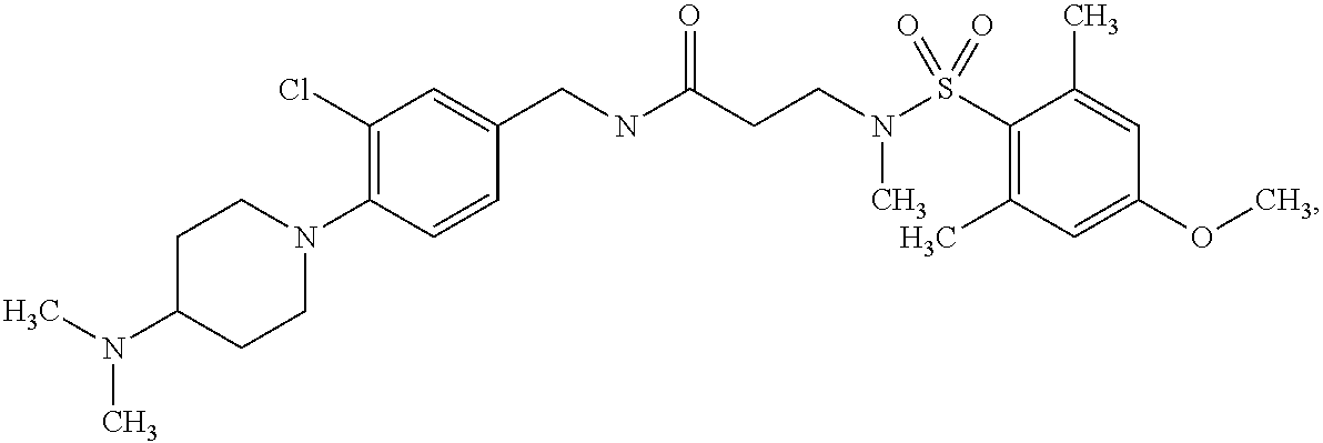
C(NC(CCN(S(C1=C(C)C=C(OC)C=C1C)(=O)=O)C)=O)C1=CC(Cl)=C(N2CCC(N(C)C)CC2)C=C1
